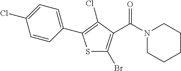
S1C(Br)=C(C(N2CCCCC2)=O)C(Cl)=C1C1=CC=C(Cl)C=C1
